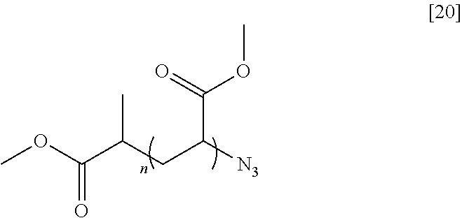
COC(C(CC([N3])C(=O)OC)C)=O
